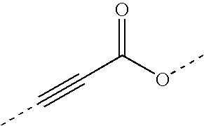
C(C(OC)=O)#CC
